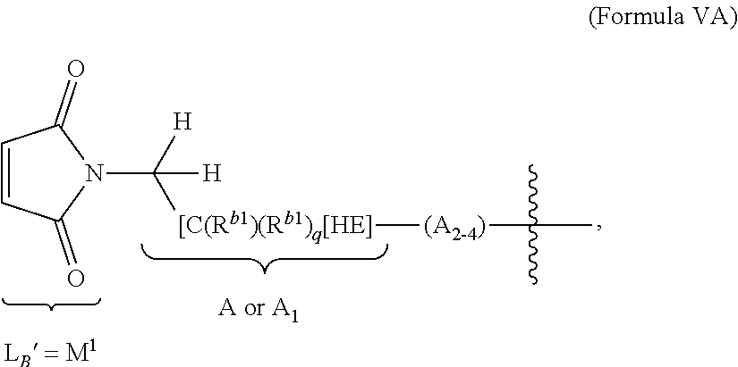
C([H])([H])([[C(Rb1)(Rb1)q[HE]][(A2-4)]C(C)(C)C)N1C(=O)C=CC1=O
